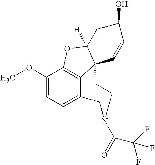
C12=C3C(OC)=CC=C1CN(C(=O)C(F)(F)F)CCC21C([H])(O3)CC(O)C=C1
